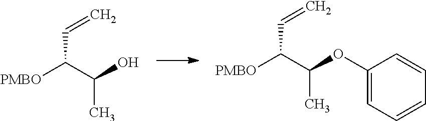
C(C(C(O)C)[PMBO])=C.C(C(C(OC1=CC=CC=C1)C)[PMBO])=C
